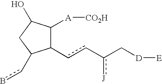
C1(cc-c(C[D][E])[J])C([A][CO2H])C(O)CC1cb
